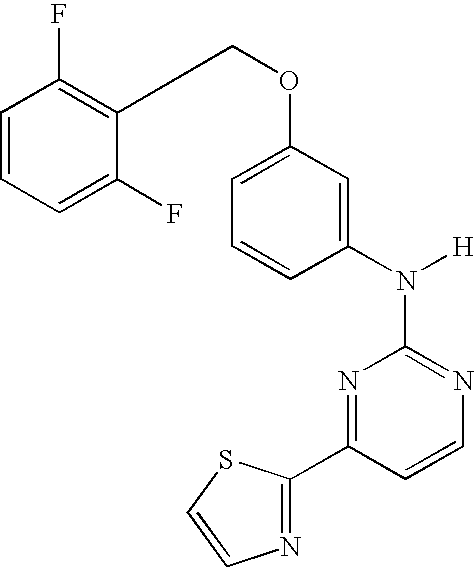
N1=C(N([H])C2=CC(OCC3=C(F)C=CC=C3F)=CC=C2)N=C(C2=NC=CS2)C=C1
